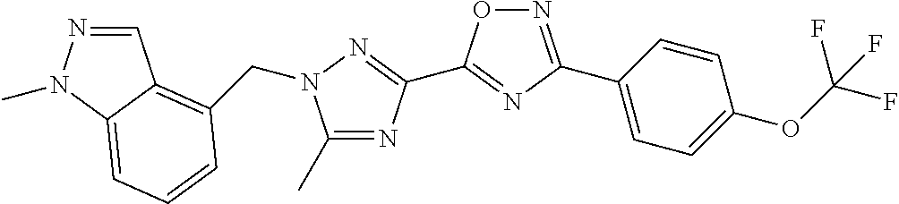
C1(C)=NC(C2=NC(C3=CC=C(OC(F)(F)F)C=C3)=NO2)=NN1CC1=C2C=NN(C)C2=CC=C1
